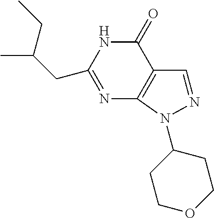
C(C1=NC2=C(C(=O)N1)C=NN2C1CCOCC1)C(C)CC
